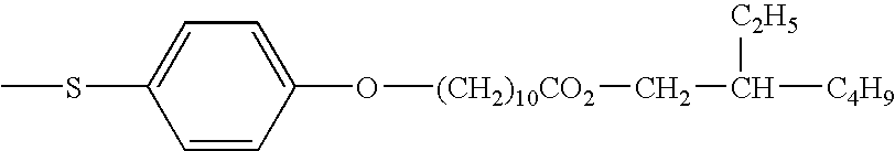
C1=CC(O[(CH2)10CO2]CC([C2H5])[C4H9])=CC=C1SC
